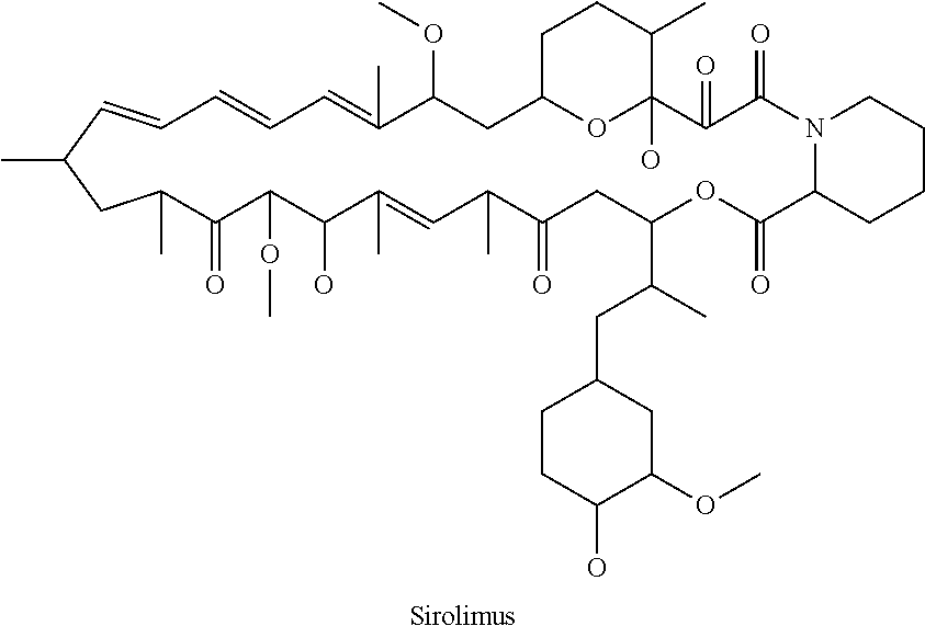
C1=CC=C(C)C(OC)CC2OC(O)(C(=O)C(=O)N3CCCCC3C(=O)OC(C(C)CC3CCC(O)C(OC)C3)CC(=O)C(C)C=C(C)C(O)C(OC)C(=O)C(C)CC(C)C=C1)C(C)CC2.[Sirolimus]
